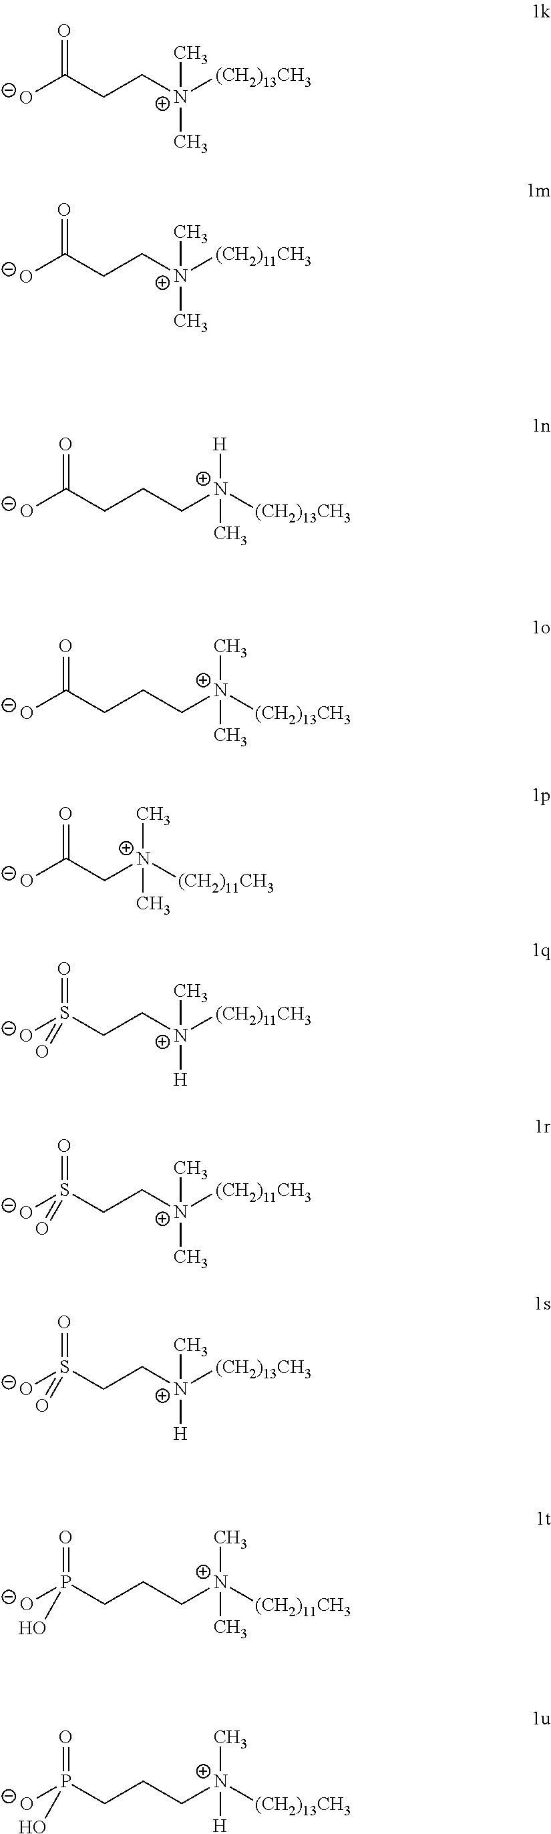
[N+]([(CH2)13CH3])(C)(C)CCC([O-])=O.[N+]([(CH2)11CH3])(C)(C)CCC([O-])=O.C(CC[N+]([(CH2)13CH3])([H])C)C([O-])=O.C(CC[N+]([(CH2)13CH3])(C)C)C([O-])=O.[N+]([(CH2)11CH3])(C)(C)CC([O-])=O.[N+]([(CH2)11CH3])(C)([H])CCS([O-])(=O)=O.[N+]([(CH2)11CH3])(C)(C)CCS([O-])(=O)=O.[N+]([(CH2)13CH3])(C)([H])CCS([O-])(=O)=O.C(CC[N+]([(CH2)11CH3])(C)C)P([O-])(=O)O.C(CC[N+]([(CH2)13CH3])(C)[H])P([O-])(=O)O
